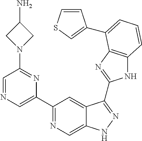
C1(C2=NC=C3C(=C2)C(C2=NC4=C(N2)C=CC=C4C2=CSC=C2)=NN3)=CN=CC(N2CC(N)C2)=N1
